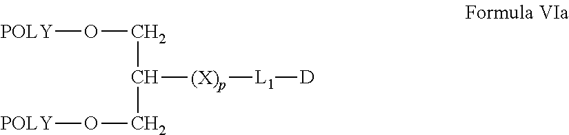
O(CC([(X)p][L1][D])CO[POLY])[POLY]
